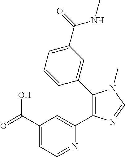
C1(C(=O)O)=CC=NC(C2=C(C3=CC(C(=O)NC)=CC=C3)N(C)C=N2)=C1
